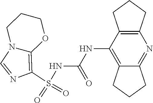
S(NC(NC1=C2C(=NC3=C1CCC3)CCC2)=O)(C1=C2N(C=N1)CCCO2)(=O)=O
